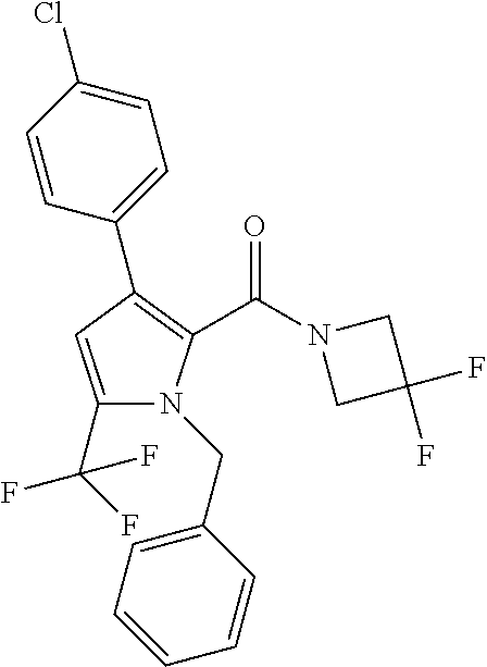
C1(C(F)(F)F)=CC(C2=CC=C(Cl)C=C2)=C(C(N2CC(F)(F)C2)=O)N1CC1=CC=CC=C1
